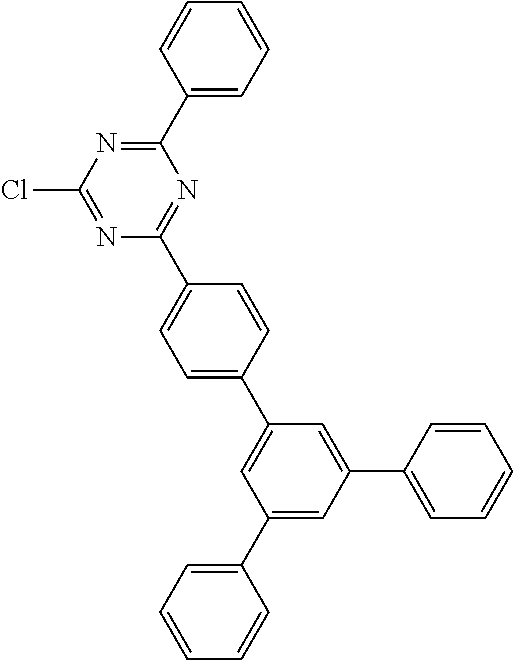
N1=C(Cl)N=C(C2=CC=CC=C2)N=C1C1=CC=C(C2=CC(C3=CC=CC=C3)=CC(C3=CC=CC=C3)=C2)C=C1
